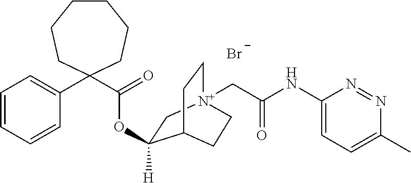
C1=CC=CC(C2(C(OC3([H])C[N+]4(CC(NC5=CC=C(C)N=N5)=O)CCC3CC4)=O)CCCCCC2)=C1.[Br-]
